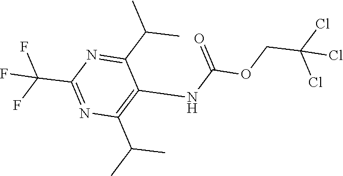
O(CC(Cl)(Cl)Cl)C(=O)NC1=C(C(C)C)N=C(C(F)(F)F)N=C1C(C)C
